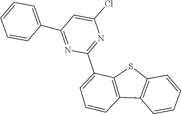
C1=CC=CC2=C1SC1=C2C=CC=C1C1=NC(Cl)=CC(C2=CC=CC=C2)=N1
